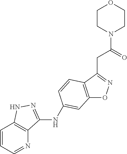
C12=C(C(CC(N3CCOCC3)=O)=NO1)C=CC(NC1=NNC3=C1N=CC=C3)=C2
